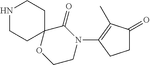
N1CCC2(CC1)OCCN(C1=C(C)C(=O)CC1)C2=O
